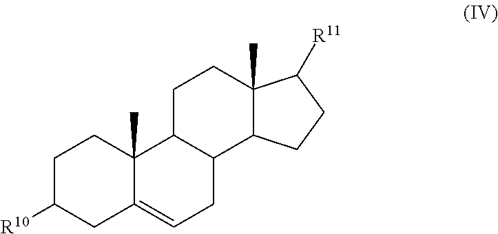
C1C2C(C3C(C)(C1)C([R11])CC3)CC=C1C2(C)CCC([R10])C1
